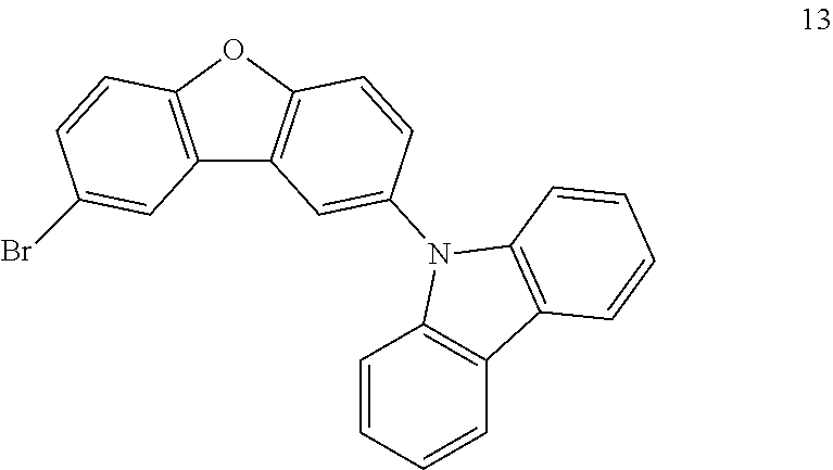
O1C2=C(C3=C1C=CC(N1C4=C(C5=C1C=CC=C5)C=CC=C4)=C3)C=C(Br)C=C2
